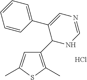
C1(C2NC=NC=C2C2=CC=CC=C2)=C(C)SC(C)=C1.Cl
